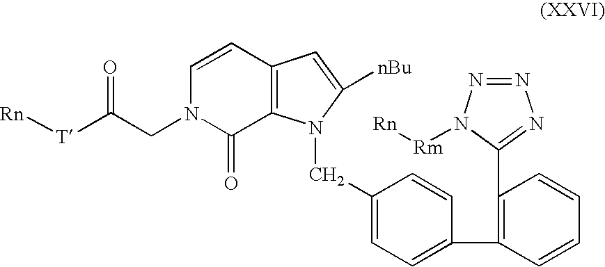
C1(CN2C3=C(C=CN(CC([T][Rn])=O)C3=O)C=C2[nBu])=CC=C(C2=C(C3=NN=NN3[Rm][Rn])C=CC=C2)C=C1
